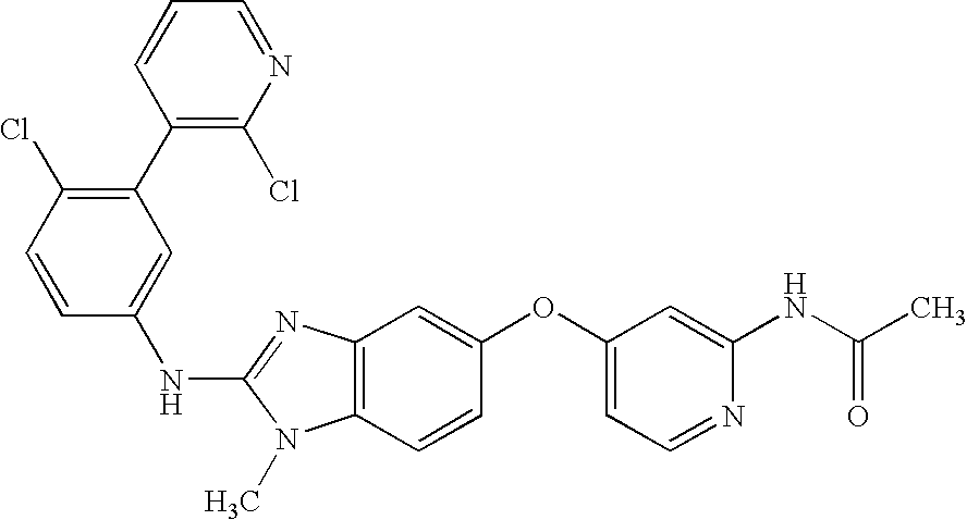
C1(C2=C(Cl)N=CC=C2)=C(Cl)C=CC(NC2=NC3=C(N2C)C=CC(OC2=CC=NC(NC(C)=O)=C2)=C3)=C1
